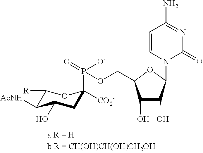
C1(O)C(O)C(N2C(=O)N=C(N)C=C2)OC1COP([O-])(=O)C1([CO2-])CC(O)C([AcNH])C([R])O1
